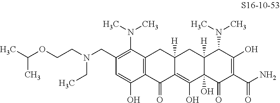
C1=C(O)C2=C(C(N(C)C)=C1CN(CCOC(C)C)CC)CC1([H])C(=C(O)C3(O)C([H])(C1)C(N(C)C)C(O)=C(C(N)=O)C3=O)C2=O
